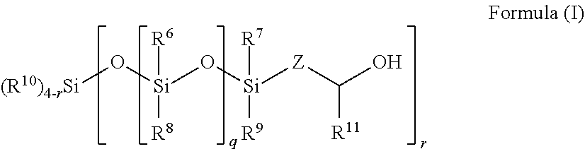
[(R10)4-rSi]O[Si](O[Si]([Z]C([R11])O)([R7])[R9])([R8])[R6]
